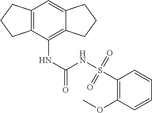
C12=C(C(NC(NS(C3=C(OC)C=CC=C3)(=O)=O)=O)=C3C(=C1)CCC3)CCC2
